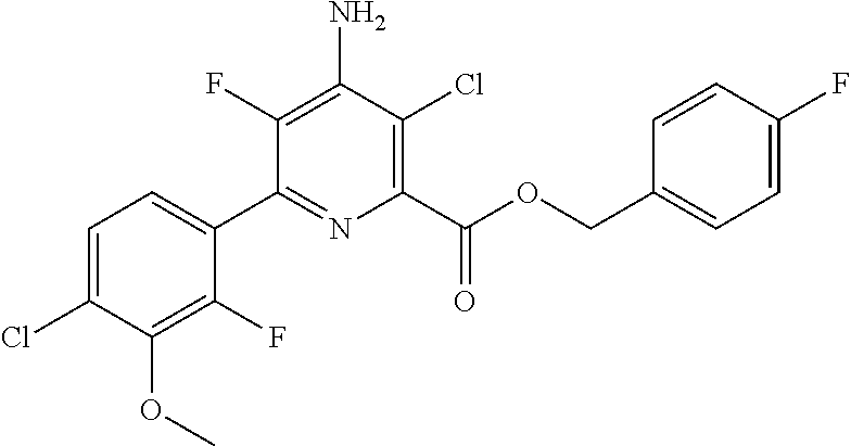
C1=C(Cl)C(OC)=C(F)C(C2=NC(C(OCC3=CC=C(F)C=C3)=O)=C(Cl)C(N)=C2F)=C1
